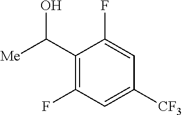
C1(C([Me])O)=C(F)C=C([CF3])C=C1F
